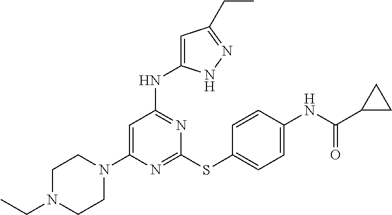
N1=C(SC2=CC=C(NC(C3CC3)=O)C=C2)N=C(NC2=CC(CC)=NN2)C=C1N1CCN(CC)CC1
